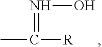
CC(=NO)[R]
